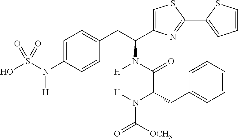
C1=C(N(S(O)(=O)=O)[H])C=CC(CC(N(C(C(CC2=CC=CC=C2)N(C([OCH3])=O)[H])=O)[H])C2=CSC(C3=CC=CS3)=N2)=C1
